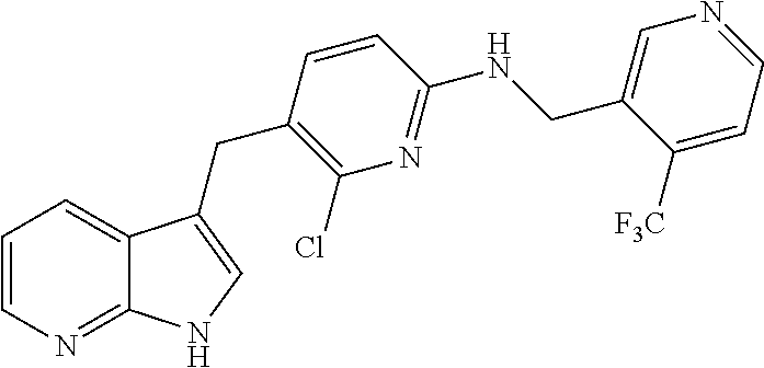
C1=CN=C2C(=C1)C(CC1=C(Cl)N=C(NCC3=CN=CC=C3[F3C])C=C1)=CN2
